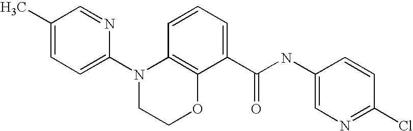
C1(N2CCOC3=C2C=CC=C3C(NC2=CN=C(Cl)C=C2)=O)=CC=C(C)C=N1
